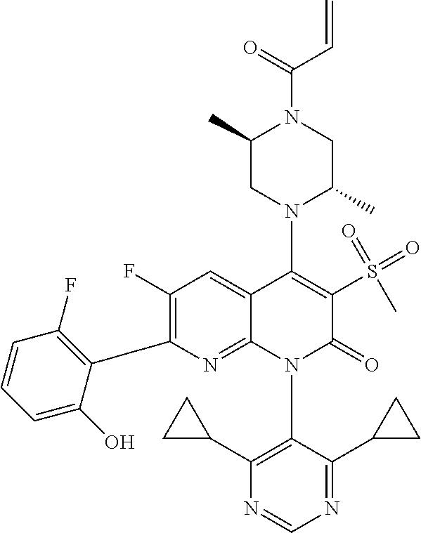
C1(F)=C(C2=C(F)C=CC=C2O)N=C2C(=C1)C(N1C(C)CN(C(=O)C=C)C(C)C1)=C(S(C)(=O)=O)C(=O)N2C1=C(C2CC2)N=CN=C1C1CC1
